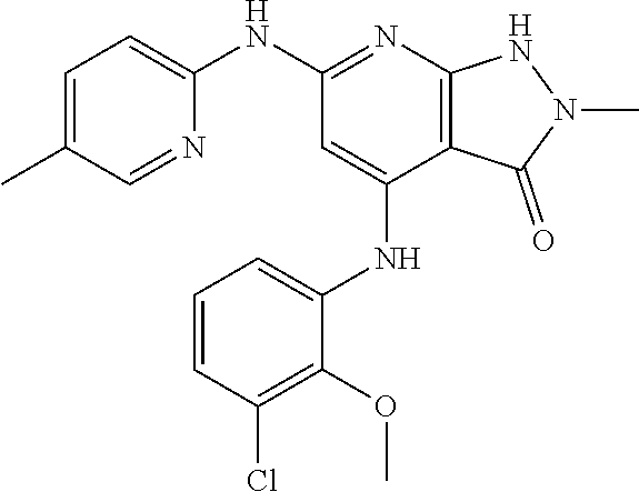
C1=C(C)C=NC(NC2=NC3=C(C(NC4=CC=CC(Cl)=C4OC)=C2)C(=O)N(C)N3)=C1
